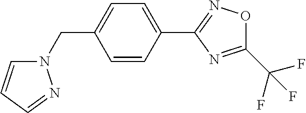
N1(CC2=CC=C(C3=NOC(C(F)(F)F)=N3)C=C2)C=CC=N1
